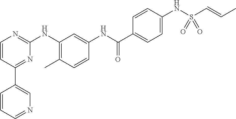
C1(C2=CN=CC=C2)=NC(NC2=C(C)C=CC(NC(C3=CC=C(NS(C=CC)(=O)=O)C=C3)=O)=C2)=NC=C1
